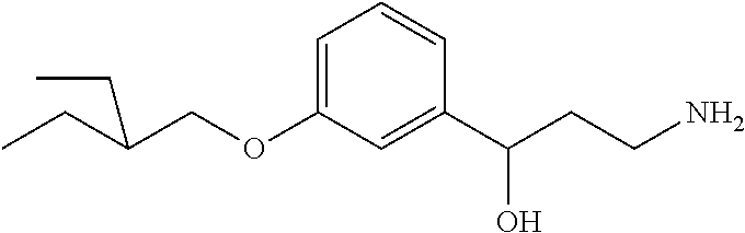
C1=C(OCC(CC)CC)C=C(C(CCN)O)C=C1
